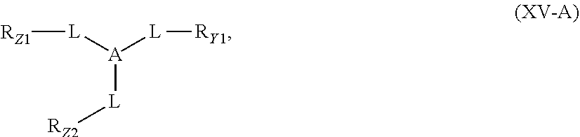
[RZ1][L][A]([L][RY1])[L][RZ2]
